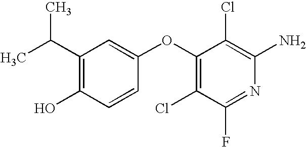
OC1=C(C(C)C)C=C(OC2=C(Cl)C(F)=NC(N)=C2Cl)C=C1
